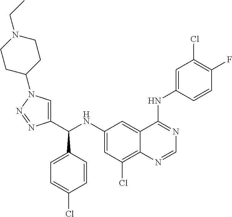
C1(C(NC2=CC(Cl)=C3C(=C2)C(NC2=CC(Cl)=C(F)C=C2)=NC=N3)C2=CC=C(Cl)C=C2)=CN(C2CCN(CC)CC2)N=N1
